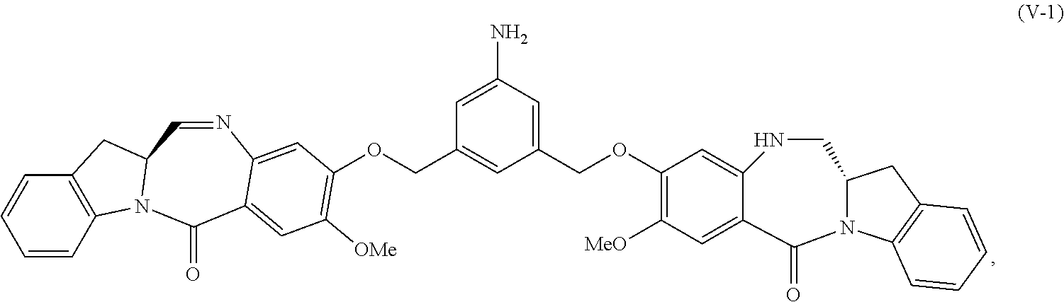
C12=C(C=CC=C1)N1C(C2)C=NC2=CC(OCC3=CC(COC4=C([MeO])C=C5C(=C4)NCC4N(C6=C(C4)C=CC=C6)C5=O)=CC(N)=C3)=C([OMe])C=C2C1=O
